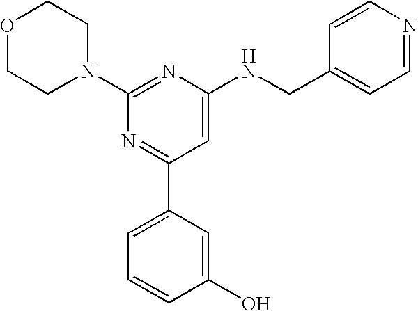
C1(N2CCOCC2)=NC(NCC2=CC=NC=C2)=CC(C2=CC=CC(O)=C2)=N1
